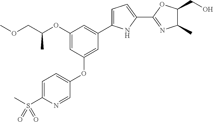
O(CC(OC1=CC(OC2=CC=C(S(C)(=O)=O)N=C2)=CC(C2=CC=C(C3=NC(C)C(CO)O3)N2)=C1)C)C
